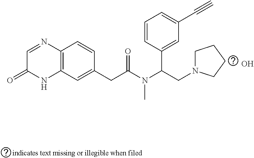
O.C12=C(C=C(CC(N(C(CN3CCCC3)C3=CC(C#C)=CC=C3)C)=O)C=C1)NC(=O)C=N2
